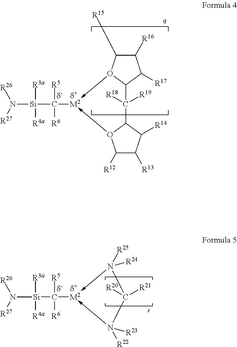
[Si](C([M2]1-N([R25])([R24])C([R21])([R20])N->1([R22])[R23])([R5])[R6])(N([R26])[R27])([R3a])[R4a].[Si](C([M2]1-O2C([R15])C([R16])C([R17])C2C([R19])([R18])C2O->1C([R12])C([R13])C2[R14])([R5])[R6])(N([R26])[R27])([R3a])[R4a]
